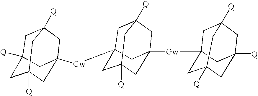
[Gw](C12CC3([Q])CC([Gw]C45CC6([Q])CC([Q])(CC([Q])(C4)C6)C5)(CC([Q])(C1)C3)C2)C12CC3([Q])CC([Q])(CC([Q])(C1)C3)C2
